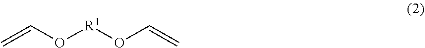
O([R1]OC=C)C=C
